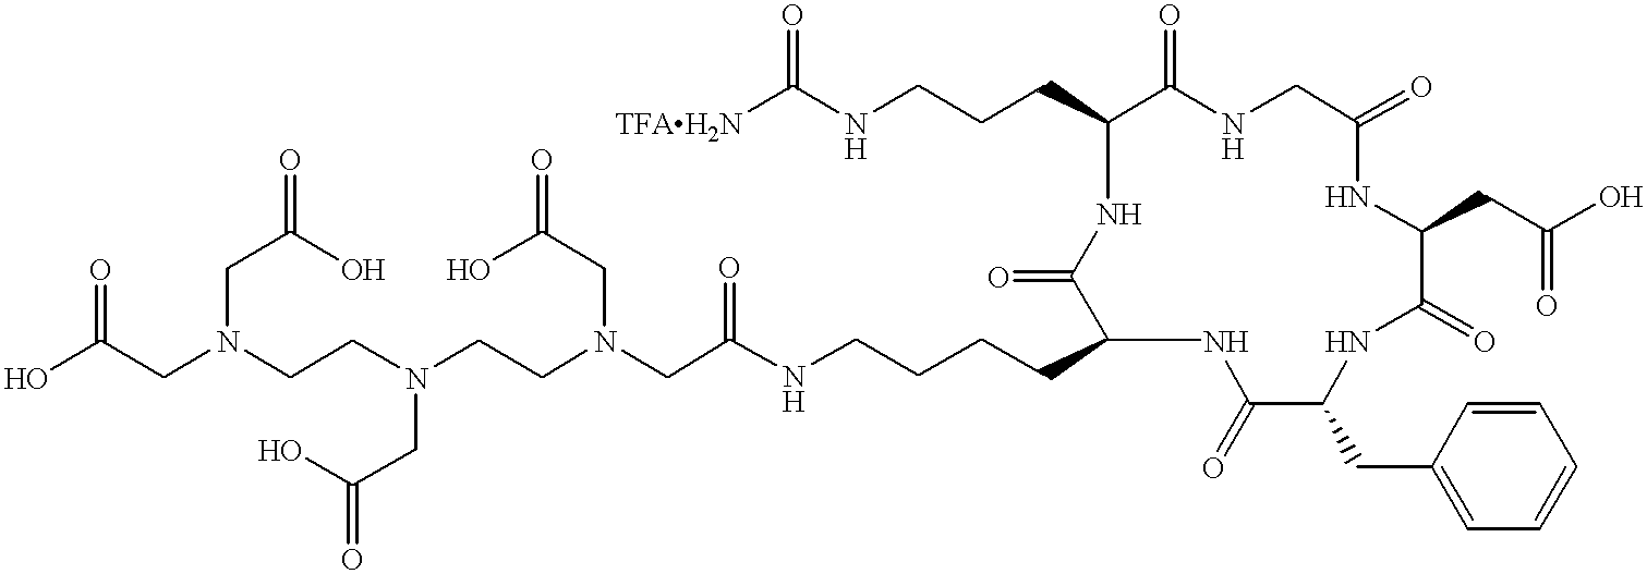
C(NCCCC1C(=O)NCC(=O)NC(CC(O)=O)C(=O)NC(CC2=CC=CC=C2)C(=O)NC(CCCCNC(=O)CN(CCN(CCN(CC(O)=O)CC(=O)O)CC(=O)O)CC(=O)O)C(=O)N1)(=O)[TFAH2N]
